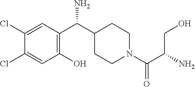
C1(Cl)=CC(O)=C(C(N)C2CCN(C(=O)C(CO)N)CC2)C=C1Cl
